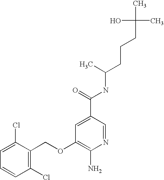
C1=C(Cl)C(COC2=C(N)N=CC(C(=O)NC(CCCC(C)(O)C)C)=C2)=C(Cl)C=C1
